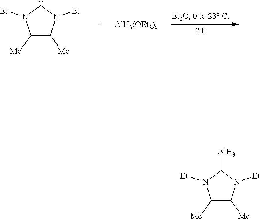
C1([Me])=C([Me])N([Et])CN1[Et].C1([Me])=C([Me])N([Et])C([Al])N1[Et]
